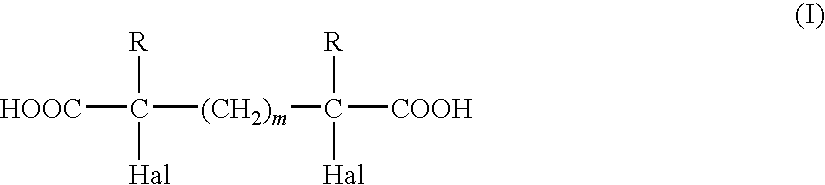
[HOOC]C([(CH2)m]C([COOH])([R])[Hal])([R])[Hal]
